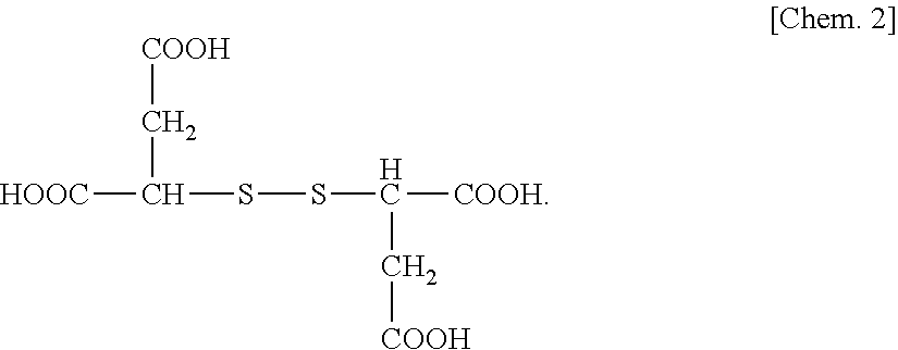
C(C([HOOC])SSC([COOH])C[COOH])[COOH]
